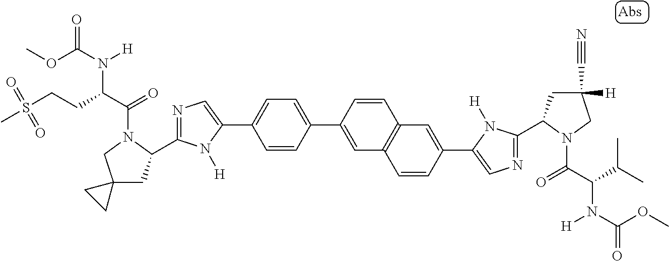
C1=CC(C2=CC=C(C3=CN=C(C4CC5(CN4C(C(CCS(=O)(=O)C)N(C(OC)=O)[H])=O)CC5)N3[H])C=C2)=CC2=C1C=C(C1=CN=C(C3CC(C#N)([H])CN3C(=O)C(N([H])C(OC)=O)C(C)C)N1[H])C=C2
